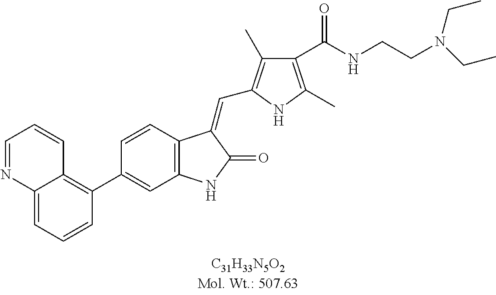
C1=CC2=C(C=C1C1=C3C(=CC=C1)N=CC=C3)NC(=O)C2=CC1=C(C)C(C(NCCN(CC)CC)=O)=C(C)N1
